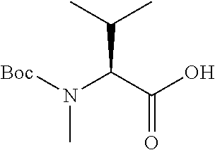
OC(C(N([Boc])C)C(C)C)=O
